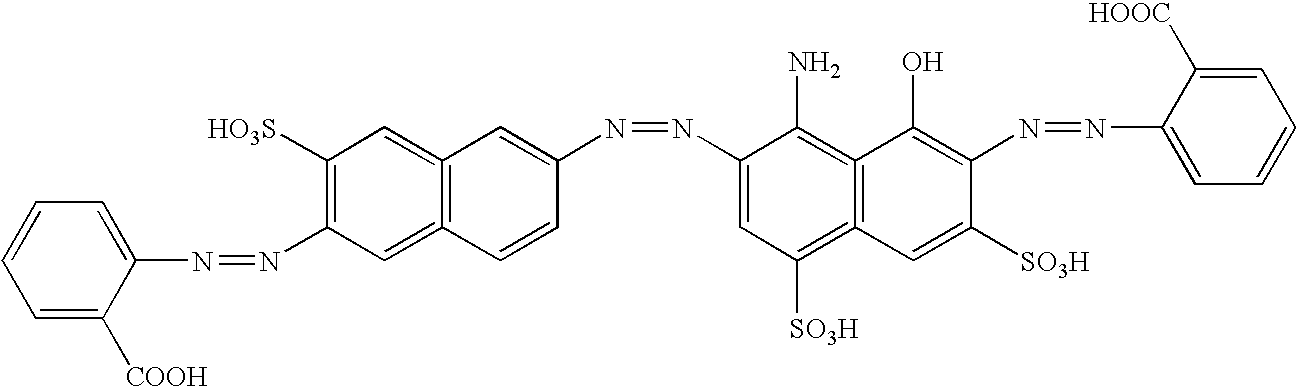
[HO3S]C1=C(N=NC2=CC=CC=C2[COOH])C=C2=C(=C1)C=C(N=NC1=CC([SO3H])=C3=C(=C1N)C(O)=C(N=NC1=CC=CC=C1[HOOC])C([SO3H])=C3)C=C2
